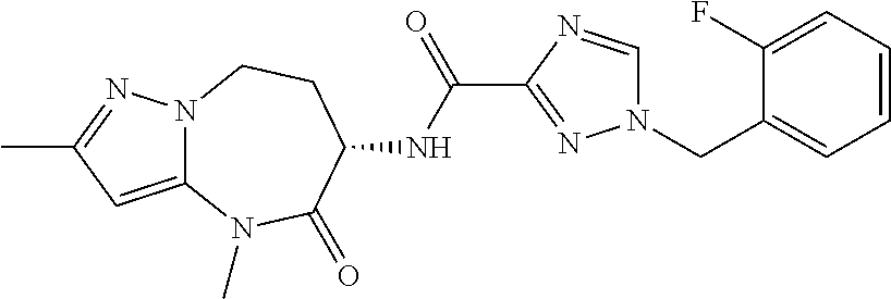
C12=CC(C)=NN1CCC(NC(C1=NN(CC3=CC=CC=C3F)C=N1)=O)C(=O)N2C
